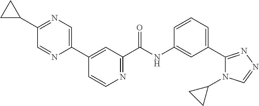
C1(C2=CN=C(C3CC3)C=N2)=CC(C(NC2=CC(C3=NN=CN3C3CC3)=CC=C2)=O)=NC=C1
